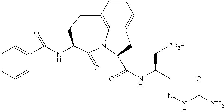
C1=CC=CC(C(=O)NC2C(=O)N3C4=C(C=CC=C4CC3C(NC(C=NNC(=O)N)C[CO2H])=O)CC2)=C1
